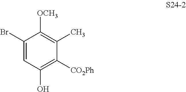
C1(Br)=CC(O)=C([CO2Ph])C(C)=C1[OCH3]
